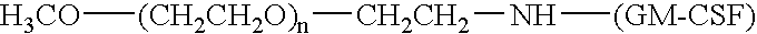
[(CH2CH2O)n]([H3CO])[CH2CH2]N[(GM-CSF)]
